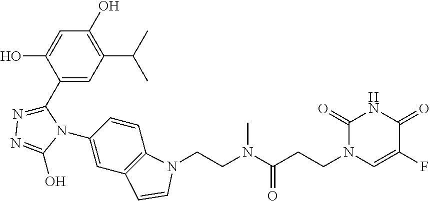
C1(C2=NN=C(O)N2C2=CC3=C(C=C2)N(CCN(C(CCN2C=C(F)C(=O)NC2=O)=O)C)C=C3)=CC(C(C)C)=C(O)C=C1O
